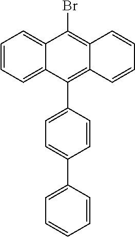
C1=CC=C2C(=C1)C(Br)=C1C(=C2C2=CC=C(C3=CC=CC=C3)C=C2)C=CC=C1
